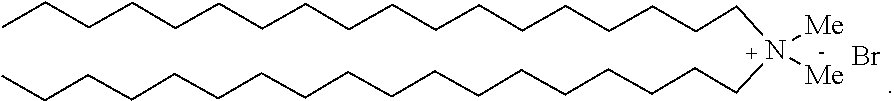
C(CCCN(CCCCCCCCCCCCCCCCCC)([Me])[Me])CCCCCCCCCCCCCC.Br
